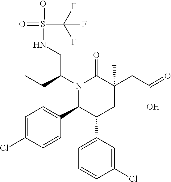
C1(C2C(C3=CC=CC(Cl)=C3)CC(C)(CC(=O)O)C(=O)N2C(CNS(=O)(=O)C(F)(F)F)CC)=CC=C(Cl)C=C1
